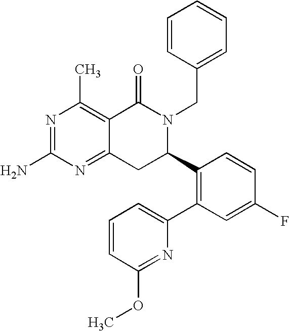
C12=NC(N)=NC(C)=C1C(=O)N(CC1=CC=CC=C1)C(C1=C(C3=CC=CC(OC)=N3)C=C(F)C=C1)C2
